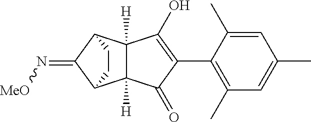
C12([H])C([H])(C3C(=N[MeO])C1CC3)C(O)=C(C1=C(C)C=C(C)C=C1C)C2=O
